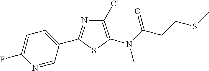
C1(Cl)=C(N(C(CCSC)=O)C)SC(C2=CC=C(F)N=C2)=N1
